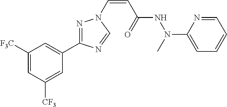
C1([F3C])=CC([CF3])=CC(C2=NN(C=CC(NN(C3=CC=CC=N3)C)=O)C=N2)=C1
